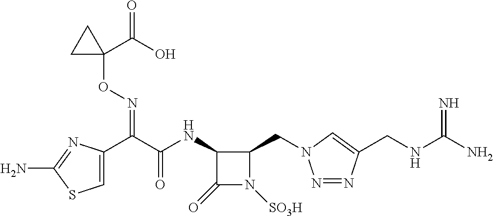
C1=C(C(C(NC2C(=O)N([SO3H])C2CN2N=NC(CNC(N)=N)=C2)=O)=NOC2(C(=O)O)CC2)N=C(N)S1
